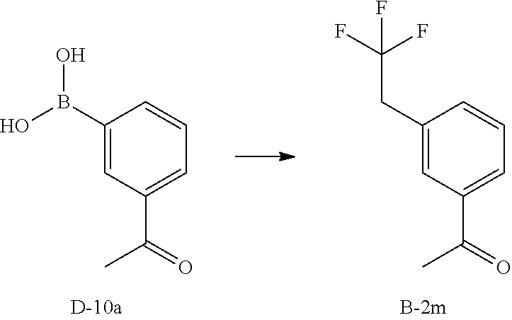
C1(B(O)O)=CC(C(=O)C)=CC=C1.C1(CC(F)(F)F)=CC(C(=O)C)=CC=C1
